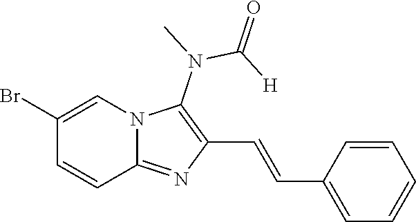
BrC1=CN2C(=NC(C=CC3=CC=CC=C3)=C2N(C(=O)[H])C)C=C1
